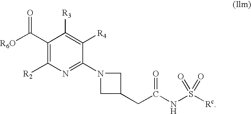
C1(C([R6O])=O)=C([R2])N=C(N2CC(CC(NS([Rc])(=O)=O)=O)C2)C([R4])=C1[R3]
